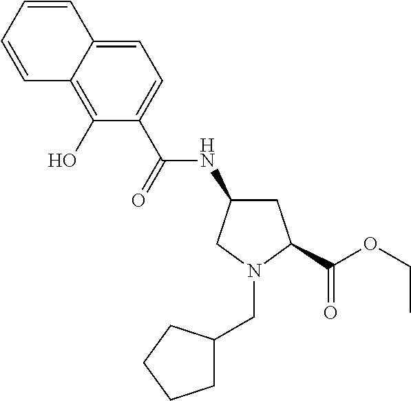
C(N1CC(NC(=O)C2=CC=C3C(=C2O)C=CC=C3)CC1C(OCC)=O)C1CCCC1
